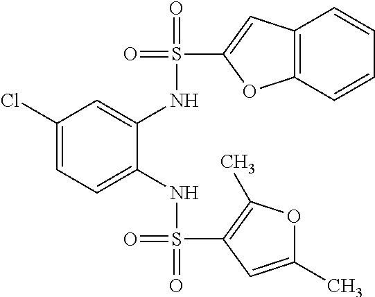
C1(Cl)=CC=C(NS(=O)(C2=C(C)OC(C)=C2)=O)C(NS(=O)(C2=CC3=C(O2)C=CC=C3)=O)=C1
